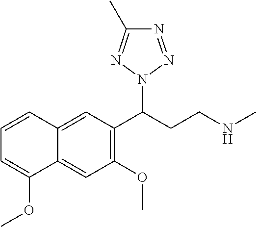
C12=CC(C(CCNC)N3N=NC(C)=N3)=C(OC)C=C1C(OC)=CC=C2
